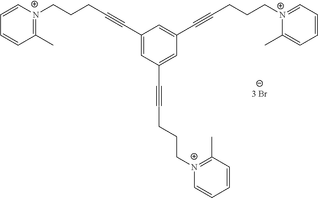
C1(C)=[N+](CCCC#CC2=CC(C#CCCC[N+]3=C(C)C=CC=C3)=CC(C#CCCC[N+]3=CC=CC=C3C)=C2)C=CC=C1
